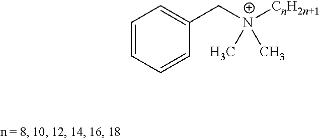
C1=CC=CC(C[N+]([CnH2n+1])(C)C)=C1
